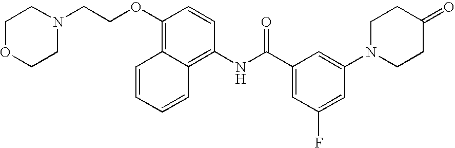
C1OCCN(CCOC2=C3C(=C(NC(C4=CC(F)=CC(N5CCC(=O)CC5)=C4)=O)C=C2)C=CC=C3)C1
